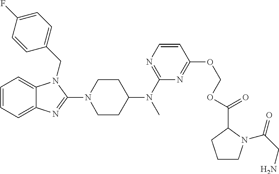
C1=CC=C2C(=C1)N(CC1=CC=C(F)C=C1)C(N1CCC(N(C3=NC=CC(OCOC(=O)C4CCCN4C(=O)CN)=N3)C)CC1)=N2
